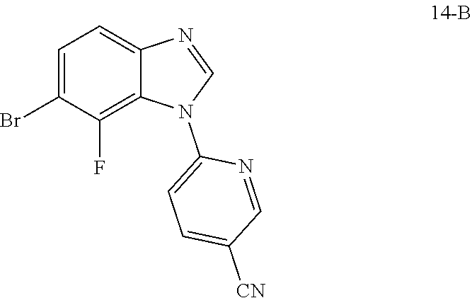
C1=C(Br)C(F)=C2C(=C1)N=CN2C1=CC=C([CN])C=N1
